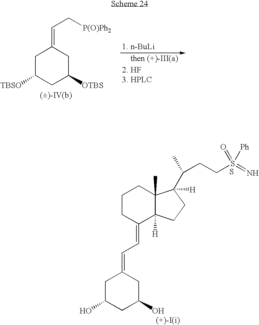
C1C([TBSO])CC([OTBS])CC1=CC[P(O)Ph2].C1CC(=CC=C2CC(O)CC(O)C2)C2([H])C(C)(C1)C(C(C)CCS(=N)([Ph])=O)([H])CC2.S
